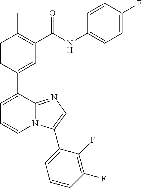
C1=CC(C2=CC=CN3C2=NC=C3C2=CC=CC(F)=C2F)=CC(C(NC2=CC=C(F)C=C2)=O)=C1C
